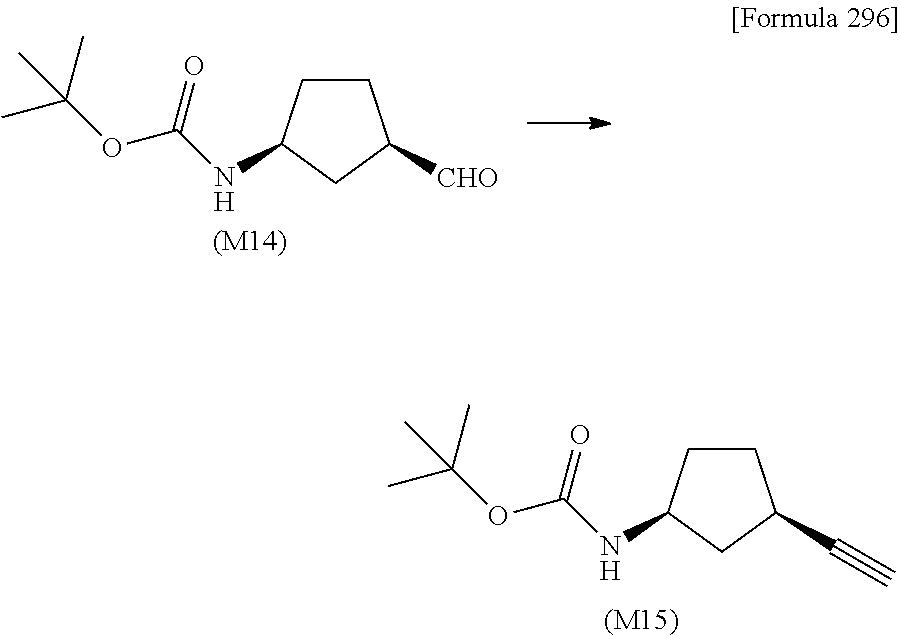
C1CC(NC(OC(C)(C)C)=O)CC1C#C.[(M15)].C1CC(NC(OC(C)(C)C)=O)CC1[CHO].[(M14)]
